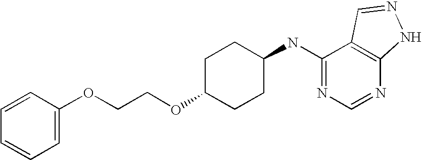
O(CCOC1CCC(NC2=NC=NC3=C2C=NN3)CC1)C1=CC=CC=C1
